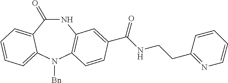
N1C(=O)C2=CC=CC=C2N([Bn])C2=C1C=C(C(NCCC1=NC=CC=C1)=O)C=C2
